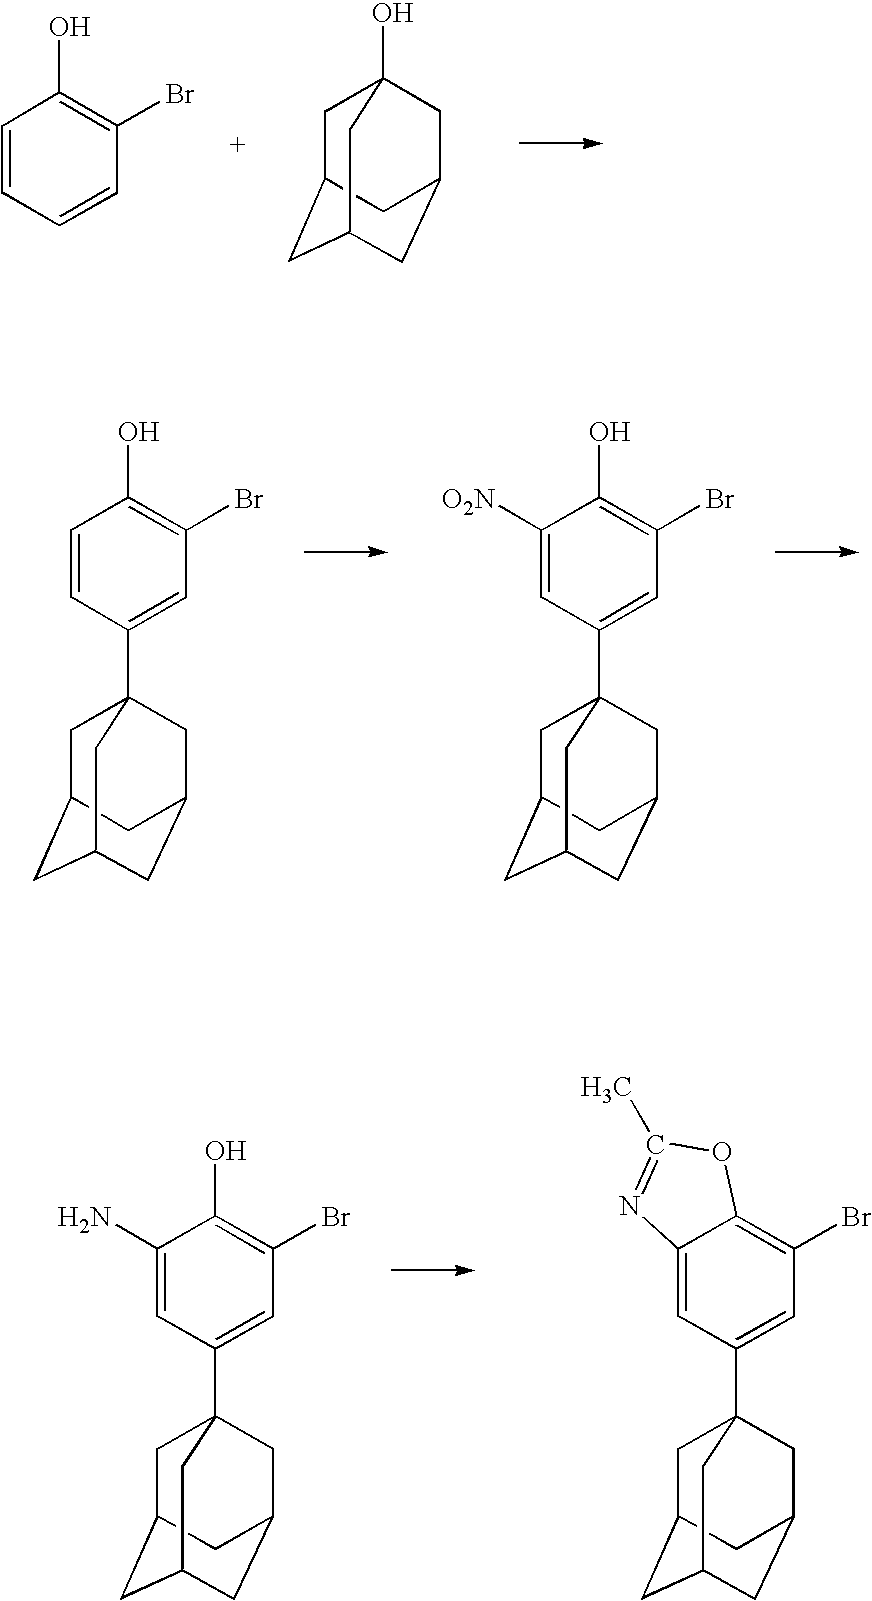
C1=CC=CC(Br)=C1O.C1C2CC3CC(CC1(O)C3)C2.C1=CC(C23CC4CC(CC(C2)C4)C3)=CC(Br)=C1O.C1([O2N])=CC(C23CC4CC(CC(C2)C4)C3)=CC(Br)=C1O.C1(N)=CC(C23CC4CC(CC(C2)C4)C3)=CC(Br)=C1O.C12=CC(C34CC5CC(CC(C3)C5)C4)=CC(Br)=C1OC(C)=N2
